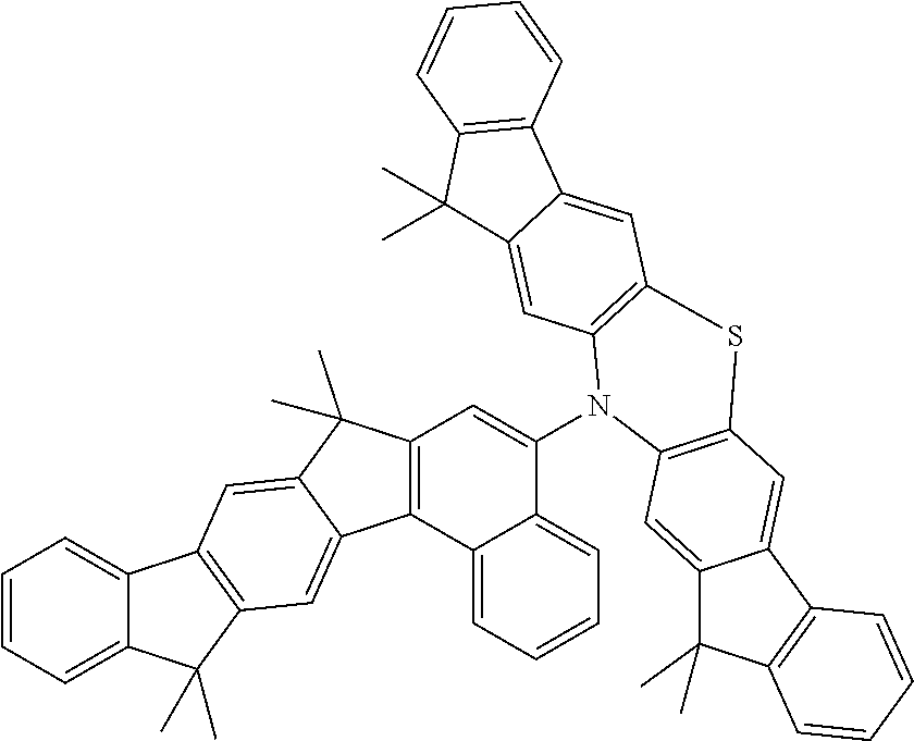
C12=CC=CC=C1C(C)(C)C1=C2C=C2C(C)(C)C3=C(C2=C1)C1=CC=CC=C1C(N1C2=C(C=C4C(=C2)C(C)(C)C2=C4C=CC=C2)SC2=C1C=C1C(C)(C)C4=C(C1=C2)C=CC=C4)=C3
